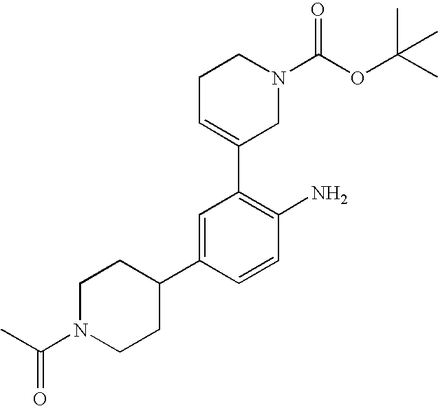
C1N(C(C)=O)CCC(C2=CC(C3=CCCN(C(OC(C)(C)C)=O)C3)=C(N)C=C2)C1
